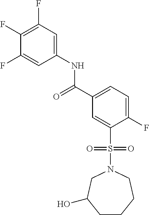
C1(F)=C(F)C=C(NC(C2=CC=C(F)C(S(N3CC(O)CCCC3)(=O)=O)=C2)=O)C=C1F
